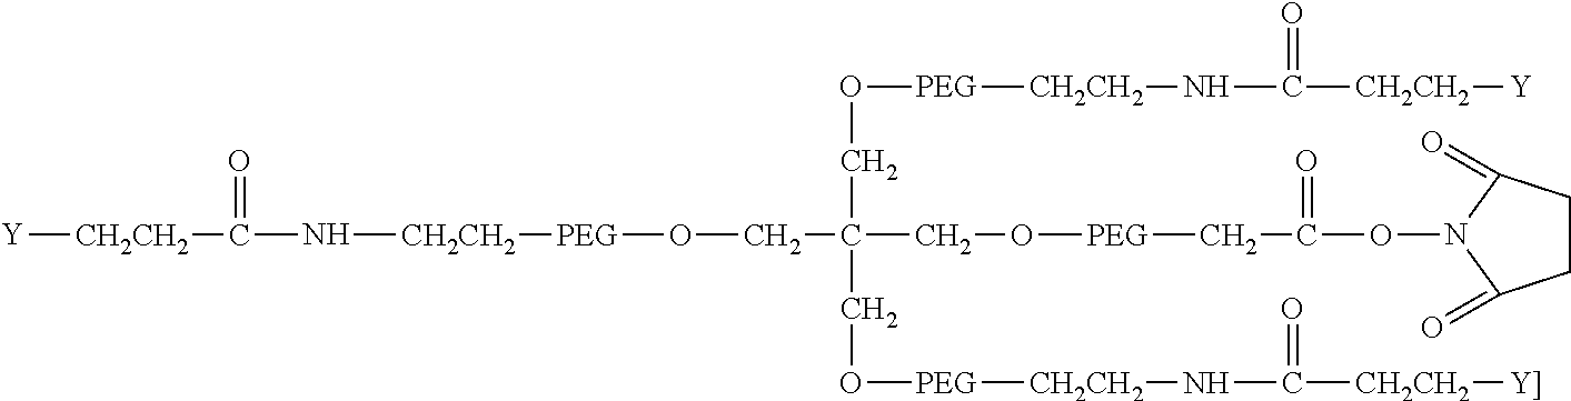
[Y][CH2CH2]C(N[CH2CH2][PEG]OCC(CO[PEG]CC(ON1C(=O)CCC1=O)=O)(CO[PEG][CH2CH2]NC([CH2CH2][Y])=O)CO[PEG][CH2CH2]NC([CH2CH2][Y]])=O)=O
